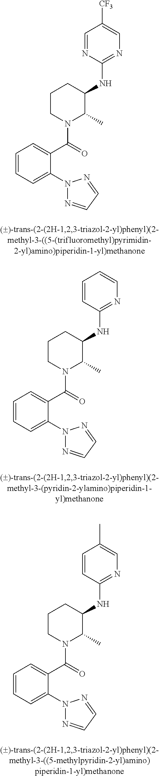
C1=CC=C(N2N=CC=N2)C(C(=O)N2C(C)C(NC3=NC=C([CF3])C=N3)CCC2)=C1.C1=CC=C(N2N=CC=N2)C(C(=O)N2C(C)C(NC3=NC=CC=C3)CCC2)=C1.C1=CC=C(N2N=CC=N2)C(C(=O)N2C(C)C(NC3=NC=C(C)C=C3)CCC2)=C1
